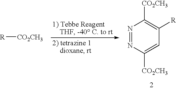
N1=NC([CO2CH3])=CC([R])=C1[CO2CH3].[R][CO2CH3]
